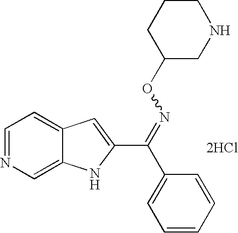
C1=NC=C2C(=C1)C=C(C(=NOC1CNCCC1)C1=CC=CC=C1)N2.[2HCl]
